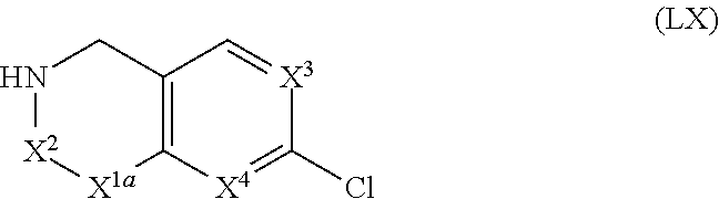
C12=C([X4]=C(Cl)[X3]=C1)[X1a][X2]NC2
